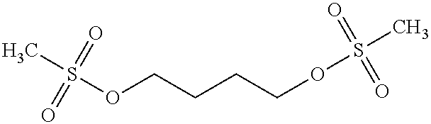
O(CCCCOS(C)(=O)=O)S(C)(=O)=O
